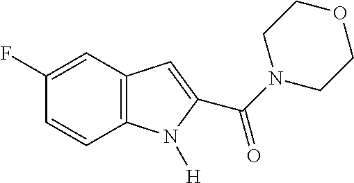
C1(F)=CC2=C(C=C1)N([H])C(C(=O)N1CCOCC1)=C2
